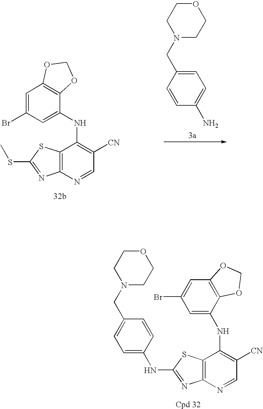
C12=C(N=CC([CN])=C1NC1=CC(Br)=CC3=C1OCO3)N=C(SC)S2.C1=C(CN2CCOCC2)C=CC(N)=C1.C12=C(N=CC([CN])=C1NC1=CC(Br)=CC3=C1OCO3)N=C(NC1=CC=C(CN3CCOCC3)C=C1)S2
